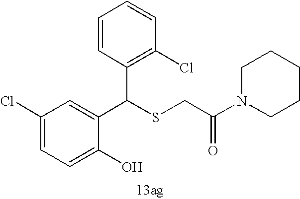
C1=C(O)C(C(SCC(=O)N2CCCCC2)C2=C(Cl)C=CC=C2)=CC(Cl)=C1
